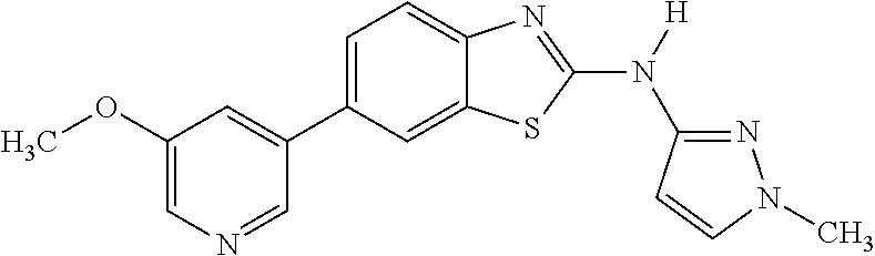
C1(OC)=CN=CC(C2=CC=C3C(=C2)SC(N([H])C2=NN(C)C=C2)=N3)=C1
